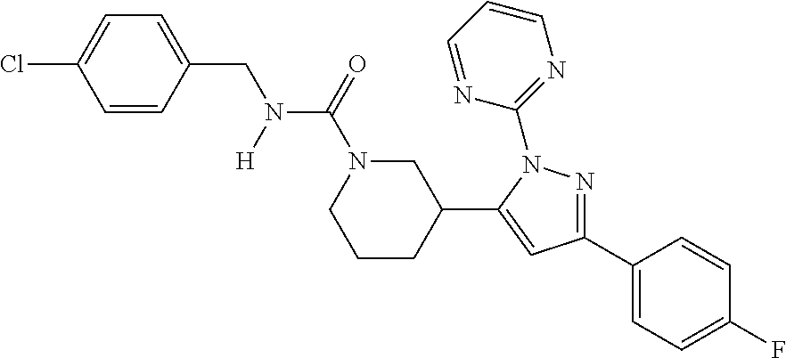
C1CCC(C2=CC(C3=CC=C(F)C=C3)=NN2C2=NC=CC=N2)CN1C(=O)N(CC1=CC=C(Cl)C=C1)[H]
